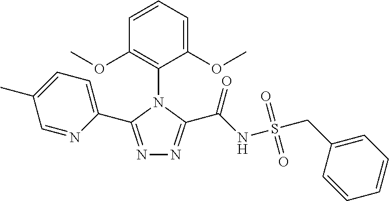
N1=C(C2=CC=C(C)C=N2)N(C2=C(OC)C=CC=C2OC)C(C(NS(CC2=CC=CC=C2)(=O)=O)=O)=N1
